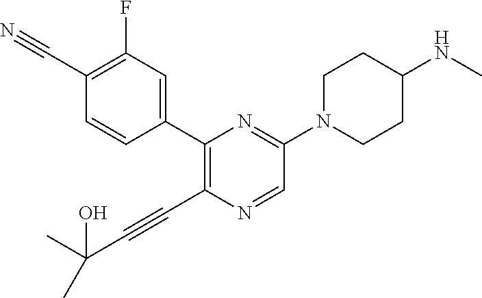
C(C1=C(C2=CC(F)=C(C#N)C=C2)N=C(N2CCC(NC)CC2)C=N1)#CC(C)(C)O
